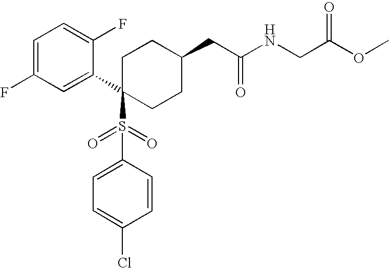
C1=C(F)C=C(C2(S(C3=CC=C(Cl)C=C3)(=O)=O)CCC(CC(NCC(OC)=O)=O)CC2)C(F)=C1
